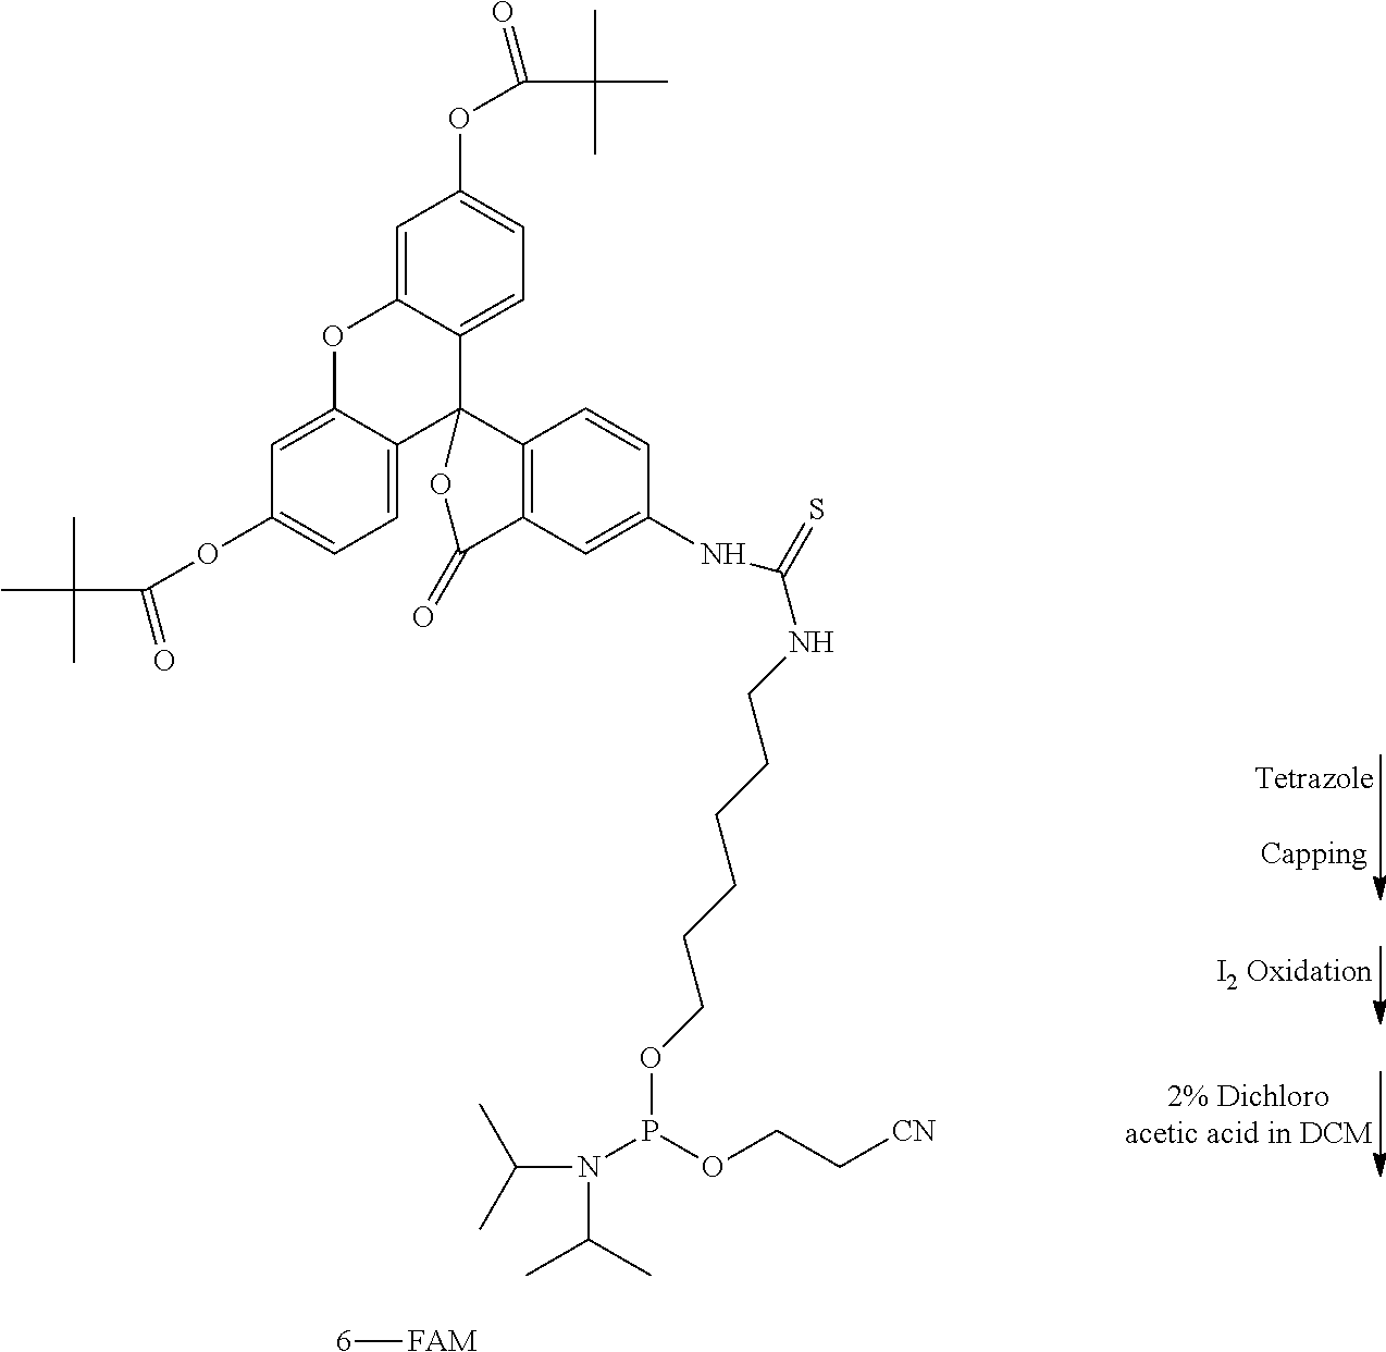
O(C(C(C)(C)C)=O)C1=CC=C2C(=C1)OC1=CC(OC(C(C)(C)C)=O)=CC=C1C21C2=C(C=C(NC(=S)NCCCCCCOP(N(C(C)C)C(C)C)OCC[CN])C=C2)C(=O)O1.[6][FAM]
